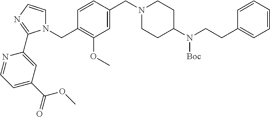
C1(CN2C=CN=C2C2=CC(C(OC)=O)=CC=N2)=C(OC)C=C(CN2CCC(N([Boc])CCC3=CC=CC=C3)CC2)C=C1
